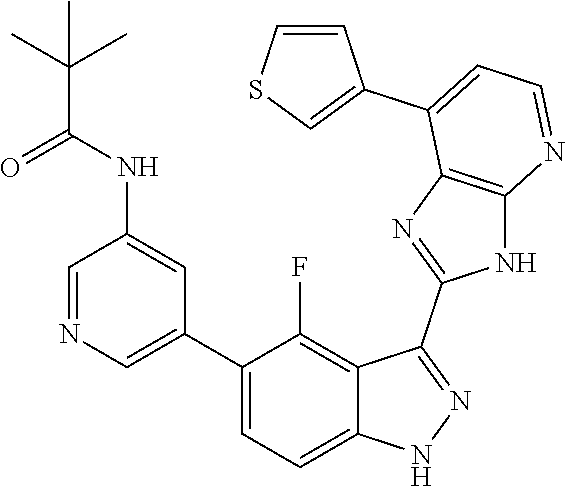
C1=NC=C(C2=CC=C3C(=C2F)C(C2=NC4=C(N2)N=CC=C4C2=CSC=C2)=NN3)C=C1NC(C(C)(C)C)=O
